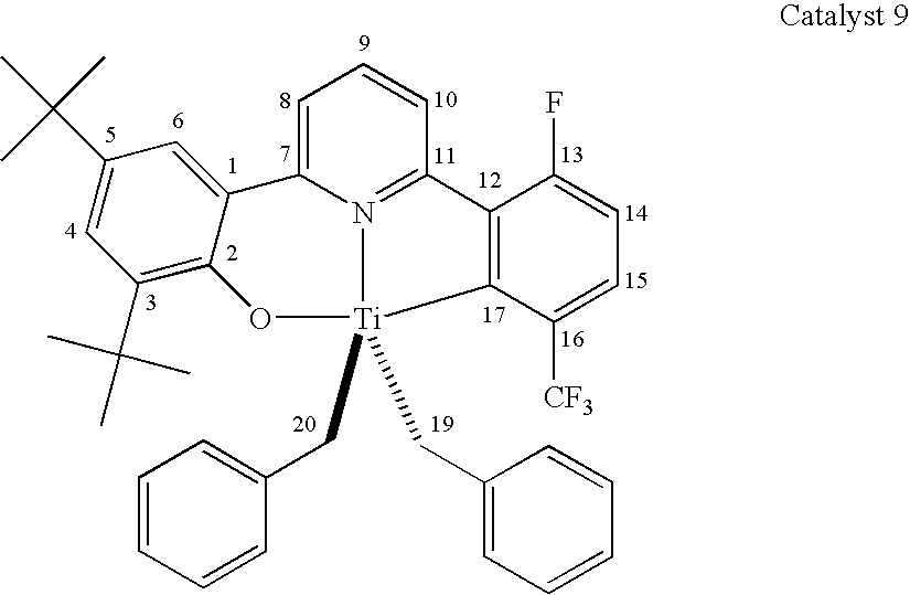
C1(C(C)(C)C)=CC(C(C)(C)C)=C2C(=C1)C1=CC=CC3=N1[Ti](CC1=CC=CC=C1)(CC1=CC=CC=C1)(O2)C1=C3C(F)=CC=C1[CF3]
